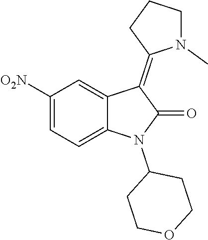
C1([O2N])=CC=C2C(=C1)C(=C1N(C)CCC1)C(=O)N2C1CCOCC1
